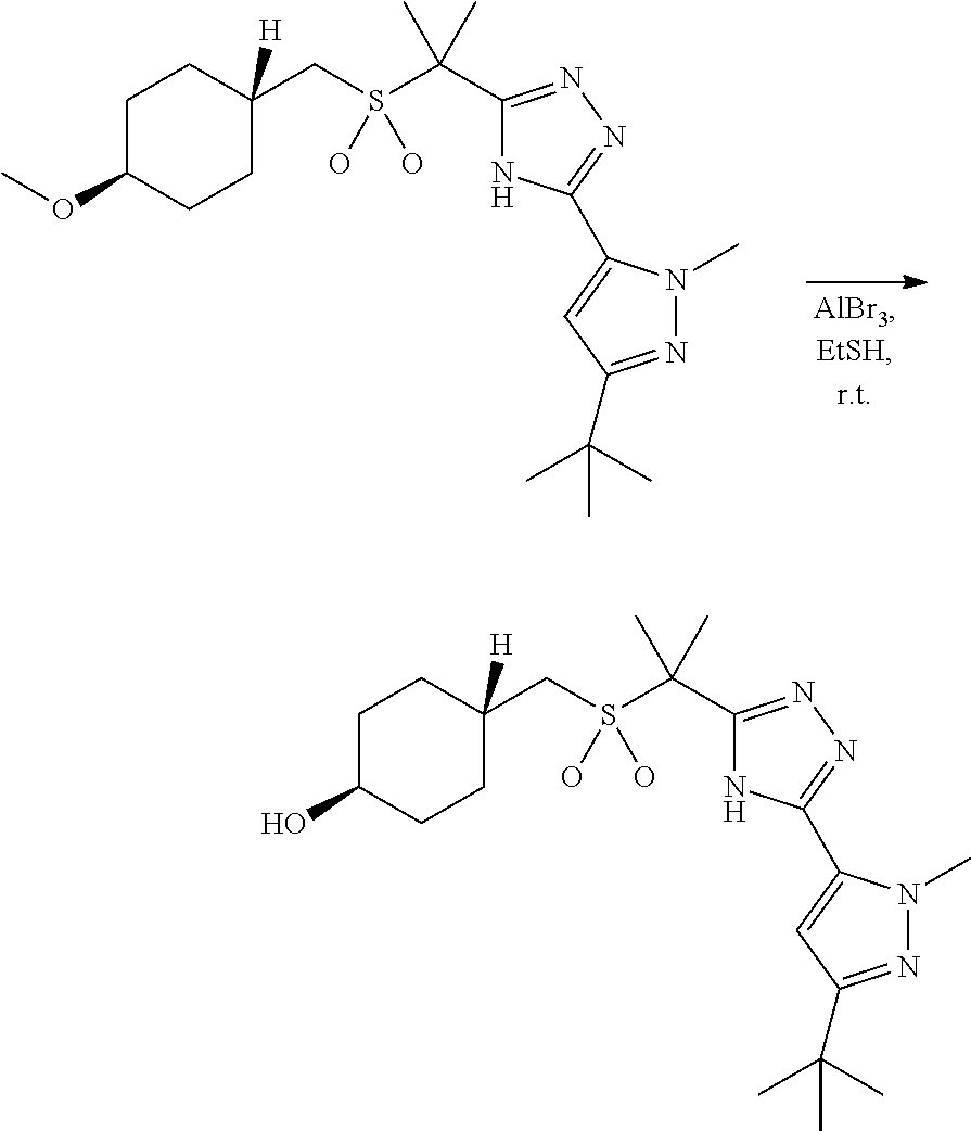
C1C(OC)CCC(CS(C(C2=NN=C(C3=CC(C(C)(C)C)=NN3C)N2)(C)C)(O)O)([H])C1.C1C(O)CCC(CS(C(C2=NN=C(C3=CC(C(C)(C)C)=NN3C)N2)(C)C)(O)O)([H])C1
